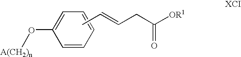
C1=C(O[A(CH2)n])C=CC=C1.CC=CCC([OR1])=O
